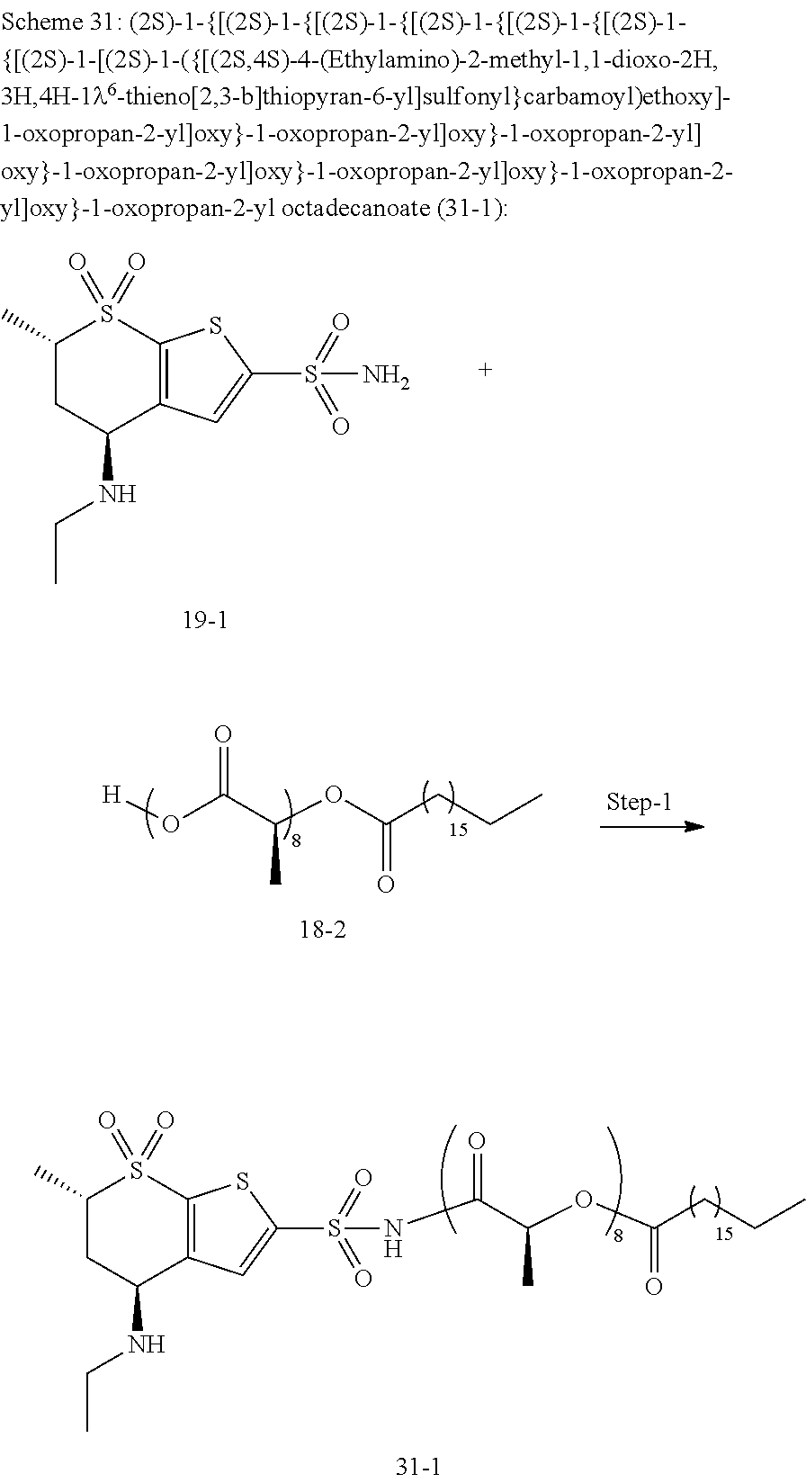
C1(C)CC(NCC)C2=C(S1(=O)=O)SC(S(=O)(=O)N)=C2.[H]OC(C(OC(CCC)=O)C)=O.C(C(OC(CCC)=O)C)(=O)NS(C1=CC2=C(S(=O)(=O)C(C)CC2NCC)S1)(=O)=O
